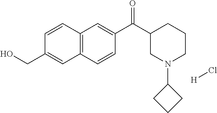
C1=CC2=C(C=C1CO)C=CC(C(C1CN(C3CCC3)CCC1)=O)=C2.[H]Cl
